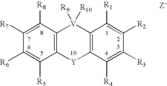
C12=C(C([R8])=C([R7])C([R6])=C1[R5])[V]([R9])([R10])C1=C([Y]2)C([R4])=C([R3])C([R2])=C1[R1]
